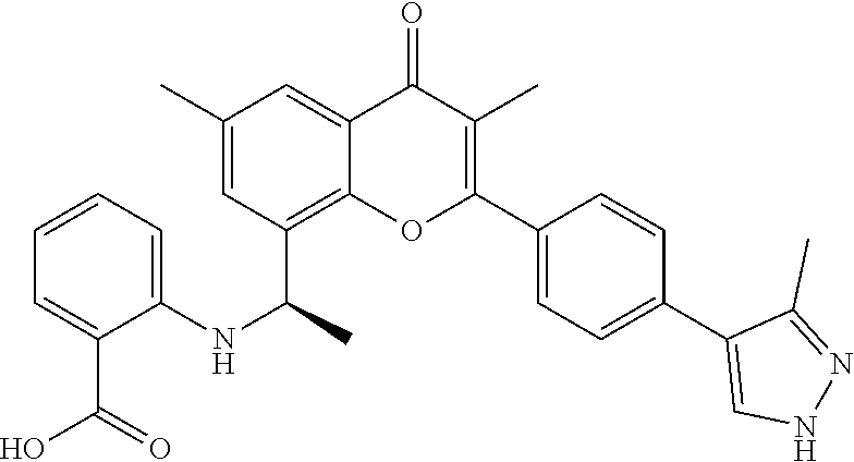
C1=C(C)C=C2C(=O)C(C)=C(C3=CC=C(C4=CNN=C4C)C=C3)OC2=C1C(C)NC1=CC=CC=C1C(O)=O
